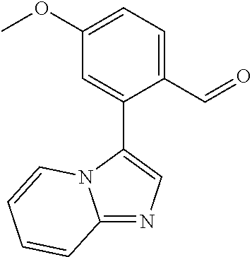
C1=C(OC)C=C(C2=CN=C3N2C=CC=C3)C(C=O)=C1
